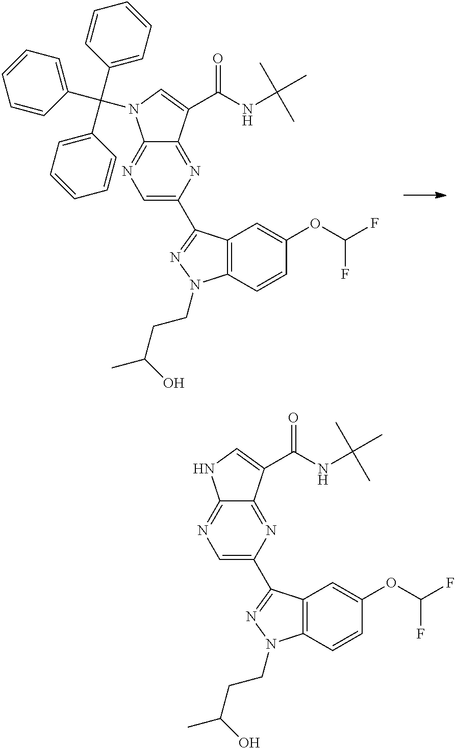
C12=NC=C(C3=NN(CCC(C)O)C4=C3C=C(OC(F)F)C=C4)N=C1C(C(=O)NC(C)(C)C)=CN2C(C1=CC=CC=C1)(C1=CC=CC=C1)C1=CC=CC=C1.C12=NC=C(C3=NN(CCC(C)O)C4=C3C=C(OC(F)F)C=C4)N=C1C(C(=O)NC(C)(C)C)=CN2
